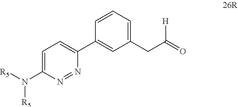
C1=C(N([R5])[R5])N=NC(C2=CC(CC([H])=O)=CC=C2)=C1
